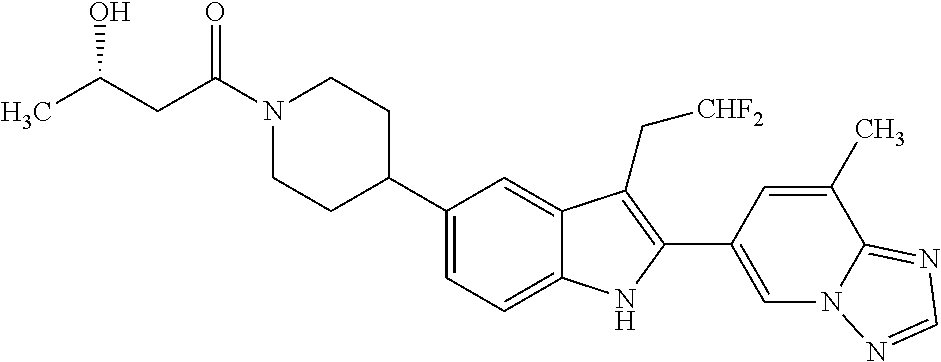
C(N1CCC(C2=CC=C3C(=C2)C(C[CHF2])=C(C2=CN4C(=NC=N4)C(C)=C2)N3)CC1)(CC(C)O)=O
